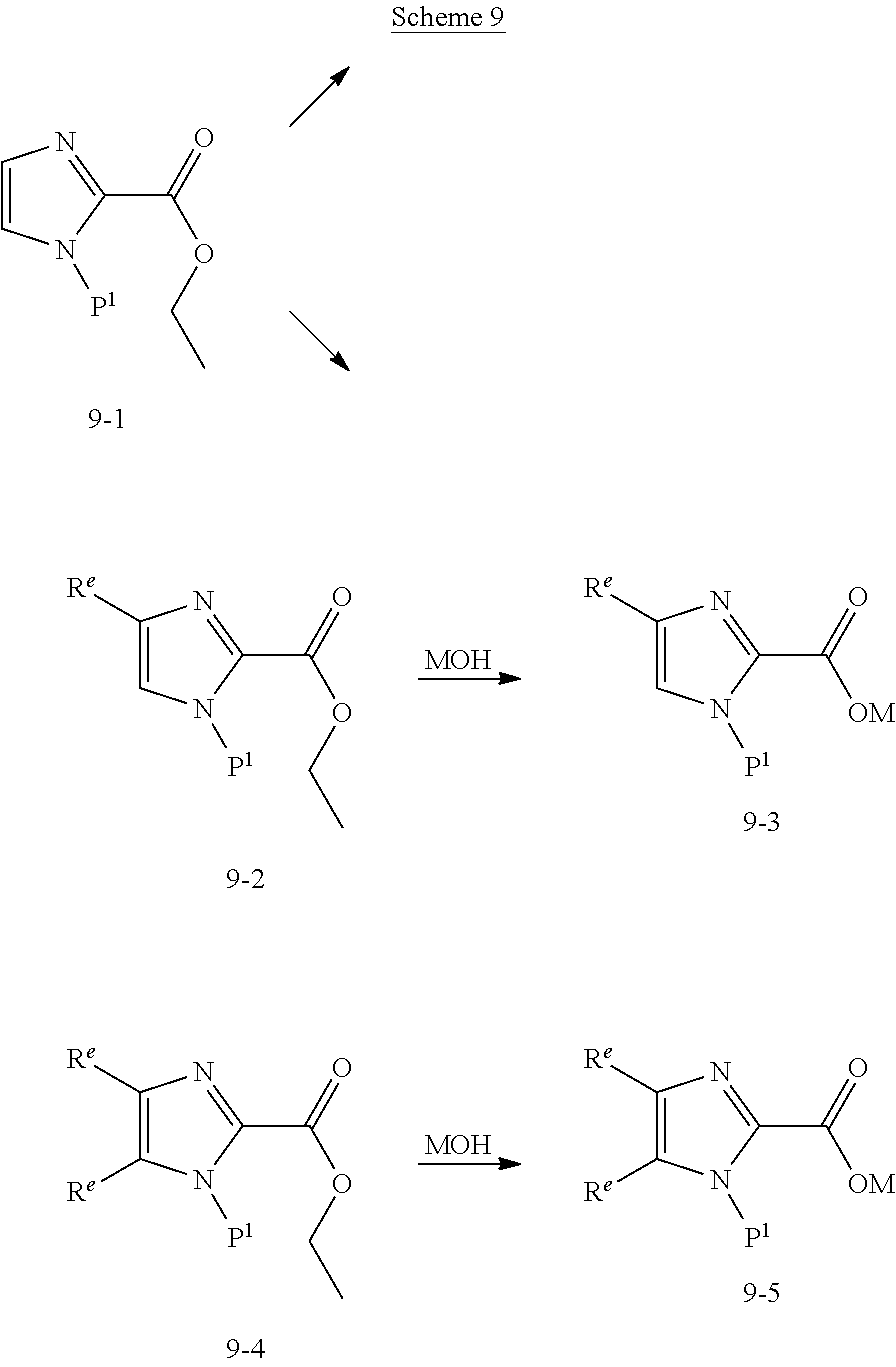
C1=CN([P1])C(C(=O)OCC)=N1.C1([Re])=CN([P1])C(C(=O)OCC)=N1.C1([Re])=C([Re])N([P1])C(C(=O)OCC)=N1.[MOH].[MOH].C1([Re])=CN([P1])C(C(=O)[OM])=N1.C1([Re])=C([Re])N([P1])C(C(=O)[OM])=N1
